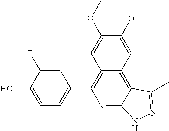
C1=C(O)C(F)=CC(C2=C3C(=C4C(=N2)NN=C4C)C=C(OC)C(OC)=C3)=C1
